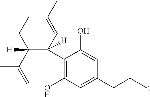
C1(C2([H])C=C(C)CCC2(C(=C)C)[H])=C(O)C=C(CCC)C=C1O
